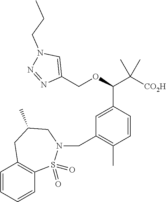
C1(COC(C([CO2H])(C)C)C2=CC(CN3S(=O)(=O)C4=C(C=CC=C4)CC(C)C3)=C(C)C=C2)=CN(CCC)N=N1
